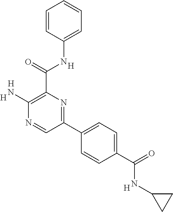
[H].C1(N)=C(C(NC2=CC=CC=C2)=O)N=C(C2=CC=C(C(NC3CC3)=O)C=C2)C=N1.[H].[H].[H]
